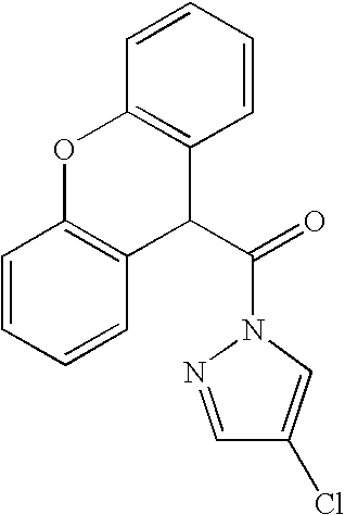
C1=CC=CC2=C1OC1=C(C2C(=O)N2N=CC(Cl)=C2)C=CC=C1
